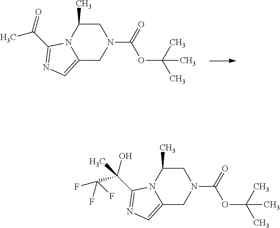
C12=CN=C(C(C)=O)N1C(C)CN(C(=O)OC(C)(C)C)C2.C12=CN=C(C(O)(C)C(F)(F)F)N1C(C)CN(C(=O)OC(C)(C)C)C2
